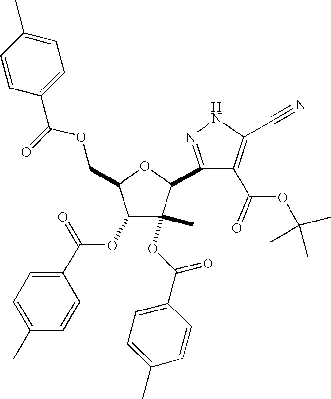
C1(OC(=O)C2=CC=C(C)C=C2)C(C)(OC(=O)C2=CC=C(C)C=C2)C(C2=NNC(C#N)=C2C(=O)OC(C)(C)C)OC1COC(C1=CC=C(C)C=C1)=O
